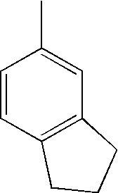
C1=CC2=C(C=C1C)CCC2
